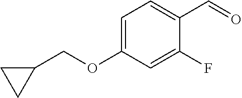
C1=C(C=O)C(F)=CC(OCC2CC2)=C1
